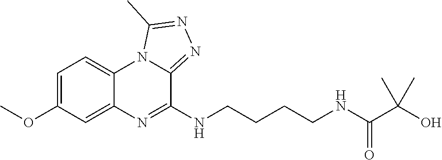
C1=C(OC)C=C2C(=C1)N1C(=NN=C1C)C(NCCCCNC(C(C)(C)O)=O)=N2
